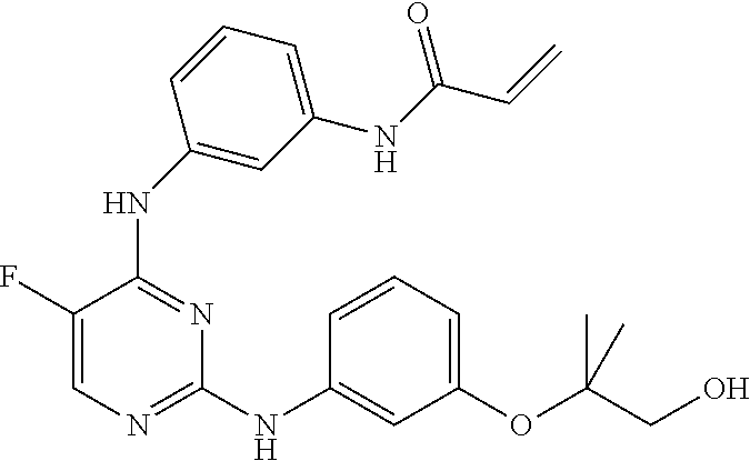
C1(NC2=CC(NC(C=C)=O)=CC=C2)=NC(NC2=CC(OC(CO)(C)C)=CC=C2)=NC=C1F
